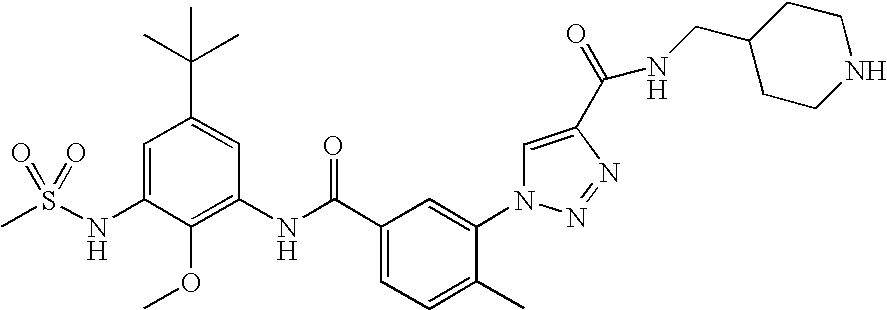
C1=C(NS(C)(=O)=O)C(OC)=C(NC(C2=CC=C(C)C(N3C=C(C(=O)NCC4CCNCC4)N=N3)=C2)=O)C=C1C(C)(C)C
